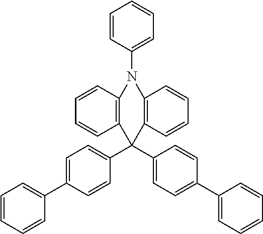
C1=CC(N2C3=C(C=CC=C3)C(C3=CC=C(C4=CC=CC=C4)C=C3)(C3=CC=C(C4=CC=CC=C4)C=C3)C3=C2C=CC=C3)=CC=C1
